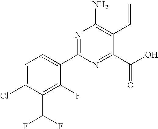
C1=C(Cl)C(C(F)F)=C(F)C(C2=NC(N)=C(C=C)C(C(O)=O)=N2)=C1
